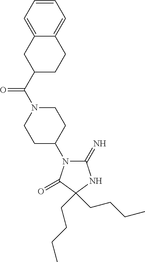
C1(=N)N(C2CCN(C(C3CCC4=CC=CC=C4C3)=O)CC2)C(=O)C(CCCC)(CCCC)N1
